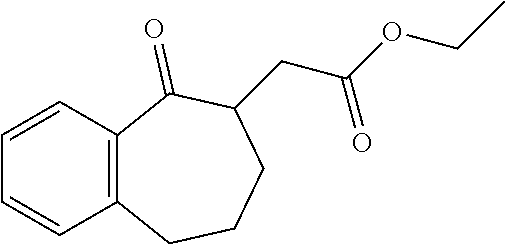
C1=CC=CC2=C1C(=O)C(CC(OCC)=O)CCC2
